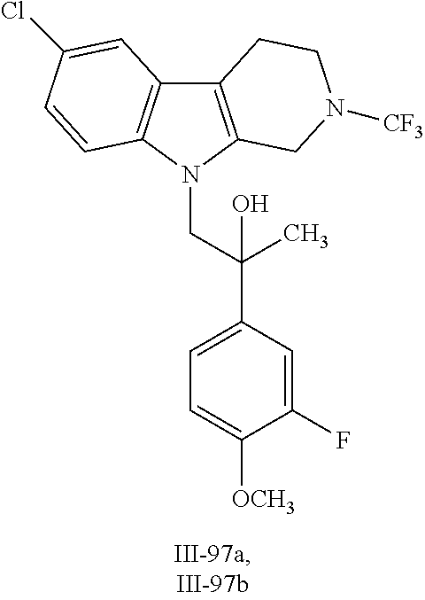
C12=C(N(CC(C3=CC=C([OCH3])C(F)=C3)(C)O)C3=C1C=C(Cl)C=C3)CN([CF3])CC2
